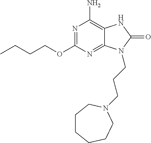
N1=C(OCCCC)N=C2C(=C1N)NC(=O)N2CCCN1CCCCCC1
